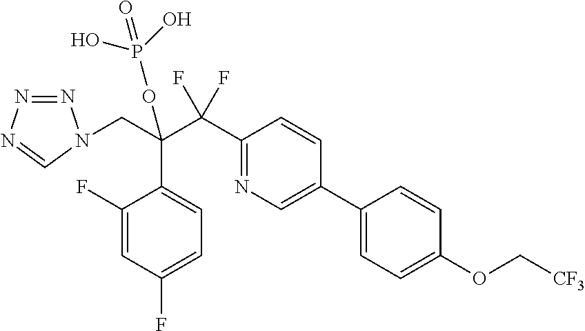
C1(F)=CC(F)=CC=C1C(C(C1=NC=C(C2=CC=C(OC[CF3])C=C2)C=C1)(F)F)(CN1N=NN=C1)OP(O)(O)=O
